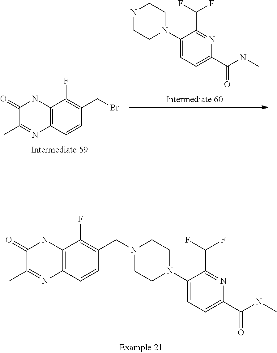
C12=C(C=CC(CBr)=C1F)N=C(C)C(=O)N2.C1(N2CCNCC2)=CC=C(C(NC)=O)N=C1C(F)F.C1(N2CCN(CC3=C(F)C4=C(C=C3)N=C(C)C(=O)N4)CC2)=CC=C(C(NC)=O)N=C1C(F)F
